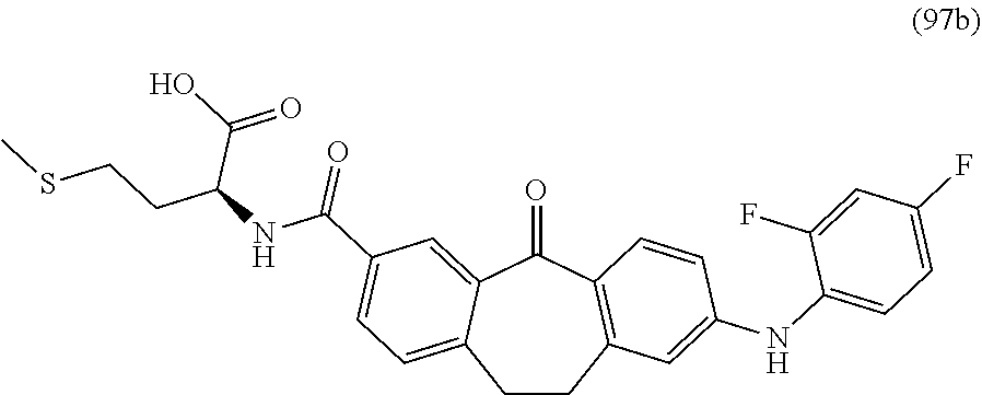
C1CC2=C(C(=O)C3=CC(C(NC(CCSC)C(=O)O)=O)=CC=C13)C=CC(NC1=CC=C(F)C=C1F)=C2
